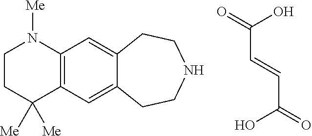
C12=C(C=C3C(=C1)CCNCC3)C([Me])([Me])CCN2[Me].C(C=CC(=O)O)(=O)O
